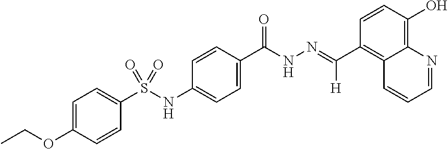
C1=C(OCC)C=CC(S(NC2=CC=C(C(NN=C(C3=C4C(=C(O)C=C3)N=CC=C4)[H])=O)C=C2)(=O)=O)=C1
